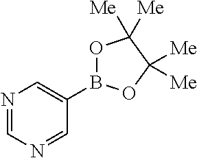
N1=CN=CC(B2OC([Me])([Me])C([Me])([Me])O2)=C1
